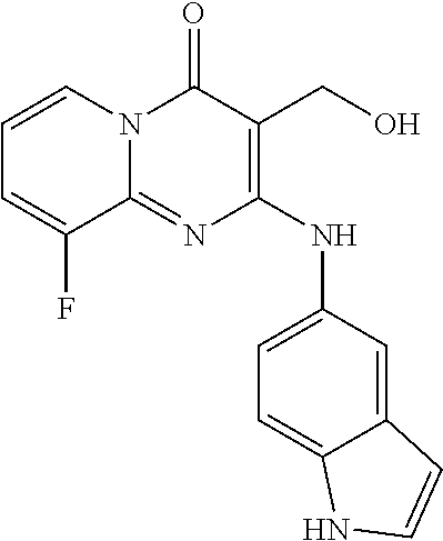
C1=CN2C(=NC(NC3=CC=C4C(=C3)C=CN4)=C(CO)C2=O)C(F)=C1
